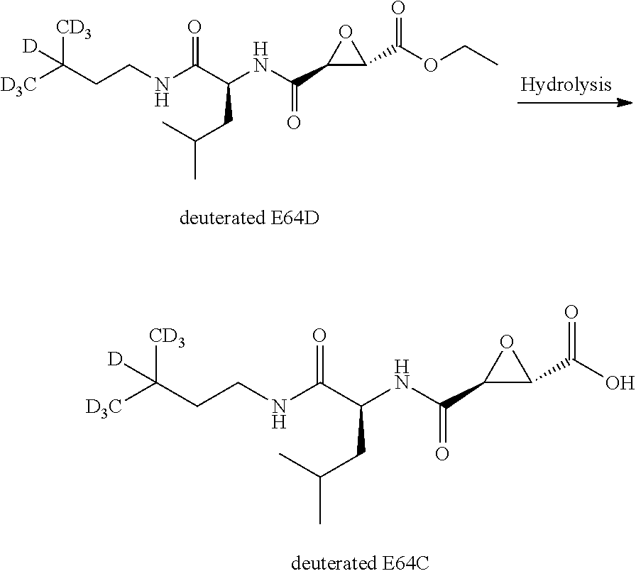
[D3C]C(CCNC(C(NC(C1C(C(OCC)=O)O1)=O)CC(C)C)=O)([CD3])[D].[D3C]C(CCNC(C(NC(C1C(C(O)=O)O1)=O)CC(C)C)=O)([CD3])[D]
